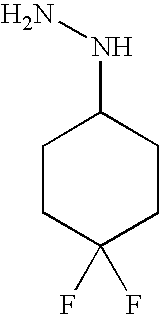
C1CC(F)(F)CCC1NN
